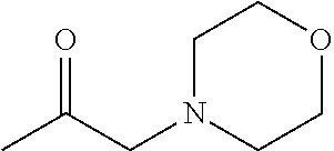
C1N(CC(C)=O)CCOC1
